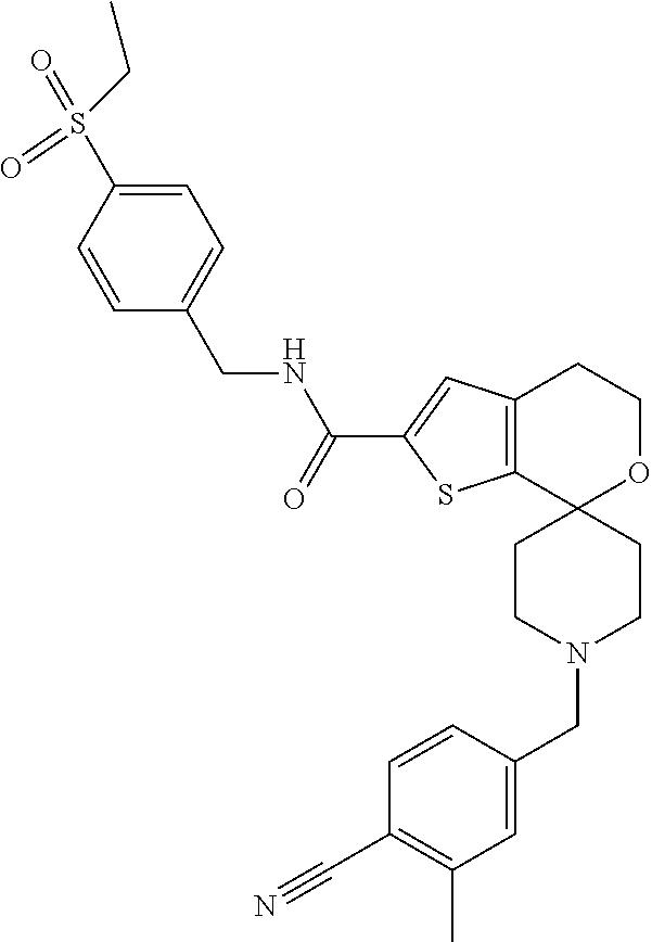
C12=C(C3(OCC1)CCN(CC1=CC(C)=C(C#N)C=C1)CC3)SC(C(=O)NCC1=CC=C(S(=O)(CC)=O)C=C1)=C2
